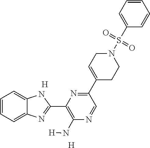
[H].[H].C1=CC=C2C(=C1)NC(C1=C(N[H])N=CC(C3=CCN(S(=O)(=O)C4=CC=CC=C4)CC3)=N1)=N2
